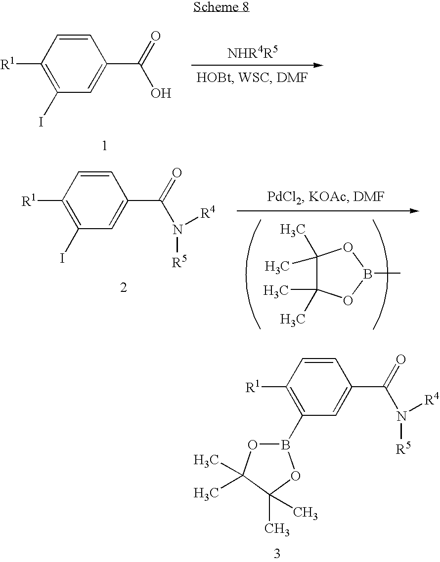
C1=CC([R1])=C(B2OC(C)(C)C(C)(C)O2)C=C1C(=O)N([R4])[R5].C1=CC([R1])=C(I)C=C1C(=O)O.C1=CC([R1])=C(I)C=C1C(=O)N([R5])[R4].C1(C)(C)C(C)(C)OB(C)O1
